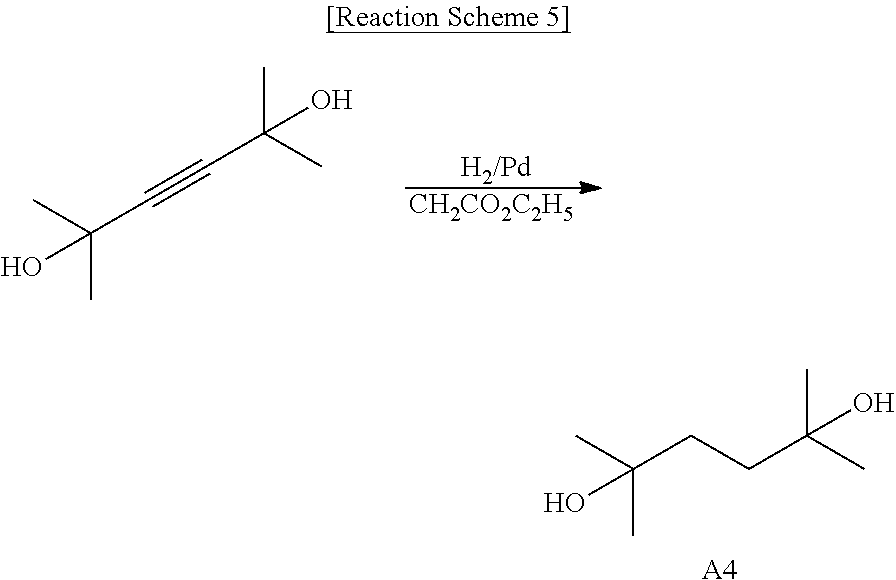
[A4].OC(CCC(C)(C)O)(C)C.[CH2CO2C2H5].[H2/Pd].OC(C#CC(C)(C)O)(C)C
